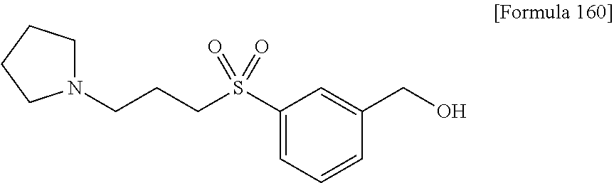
C1(S(CCCN2CCCC2)(=O)=O)=CC=CC(CO)=C1
